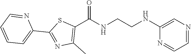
C1=NC=C(NCCNC(C2=C(C)N=C(C3=CC=CC=N3)S2)=O)N=C1
